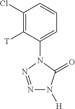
C1(Cl)=C([T])C(N2C(=O)N([H])N=N2)=CC=C1
